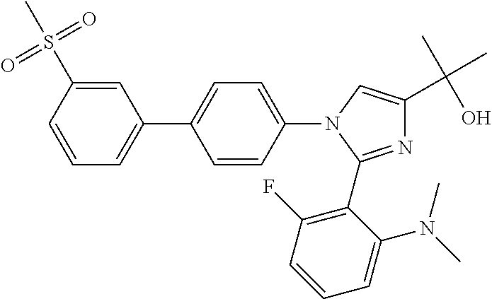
C1=CC(S(=O)(=O)C)=CC(C2=CC=C(N3C(C4=C(F)C=CC=C4N(C)C)=NC(C(C)(O)C)=C3)C=C2)=C1
